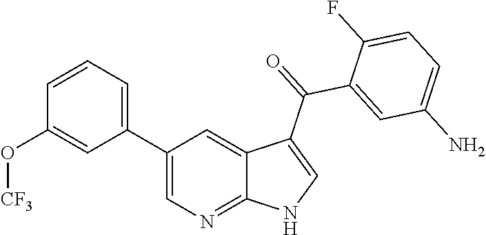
C1(C2=CC=CC(O[CF3])=C2)=CN=C2C(=C1)C(C(=O)C1=CC(N)=CC=C1F)=CN2
